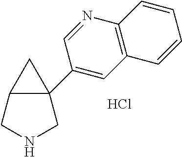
N1CC2C(C3=CC4=C(N=C3)C=CC=C4)(C1)C2.Cl
